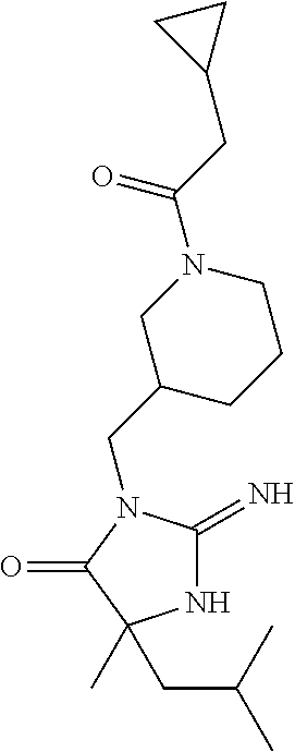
N1C(=N)N(CC2CCCN(C(CC3CC3)=O)C2)C(=O)C1(C)CC(C)C
